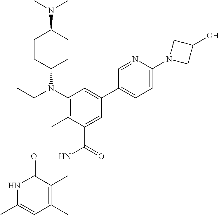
C1(N(CC)C2CCC(N(C)C)CC2)=C(C)C(C(=O)NCC2=C(C)C=C(C)NC2=O)=CC(C2=CC=C(N3CC(O)C3)N=C2)=C1
